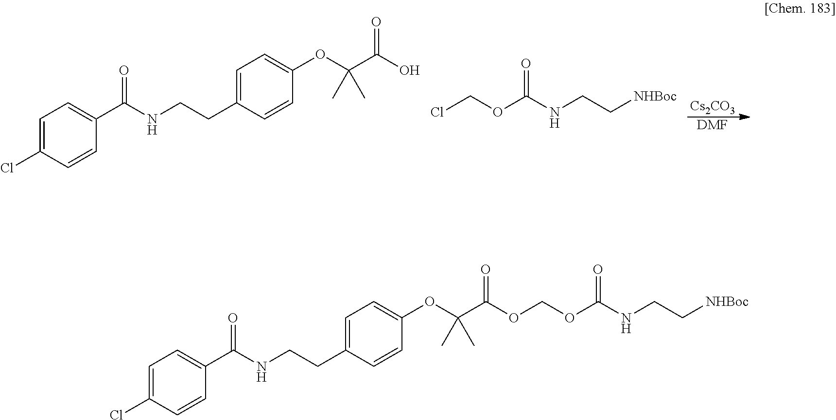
[Cs2CO3].[DMF].OC(C(C)(C)OC1=CC=C(CCNC(C2=CC=C(Cl)C=C2)=O)C=C1)=O.ClCOC(NCC[NHBoc])=O.CC(C)(OC1=CC=C(CCNC(C2=CC=C(Cl)C=C2)=O)C=C1)C(=O)OCOC(NCC[NHBoc])=O
